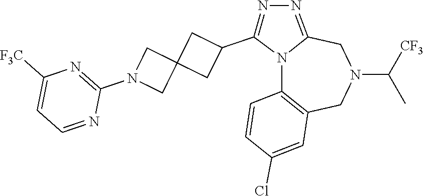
N12C3=C(CN(C([CF3])C)CC1=NN=C2C1CC2(C1)CN(C1=NC([F3C])=CC=N1)C2)C=C(Cl)C=C3
